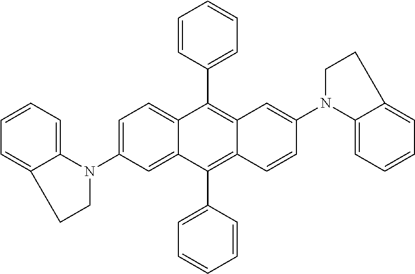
C1=C(N2CCC3=CC=CC=C23)C=C2C(=C1)C(C1=CC=CC=C1)=C1C(=C2C2=CC=CC=C2)C=CC(N2C3=CC=CC=C3CC2)=C1
